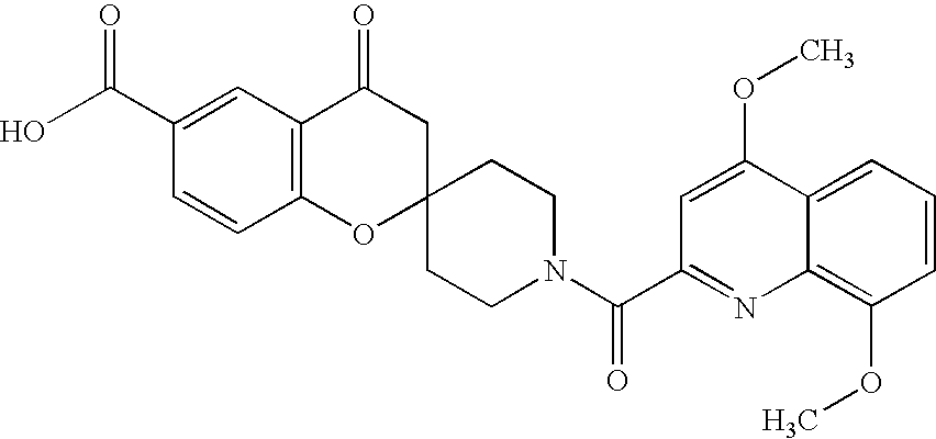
C12=C(C(=O)CC3(O1)CCN(C(C1=NC4=C(OC)C=CC=C4C(OC)=C1)=O)CC3)C=C(C(=O)O)C=C2
